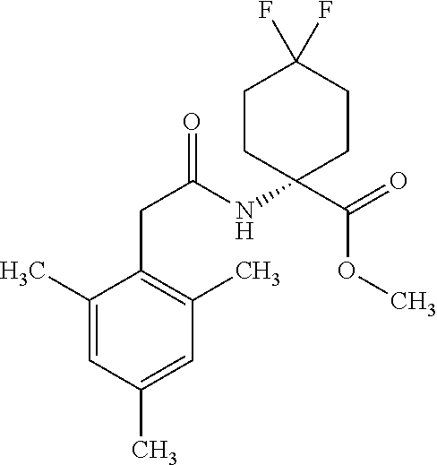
C1CC(NC(CC2=C(C)C=C(C)C=C2C)=O)(C(OC)=O)CCC1(F)F
